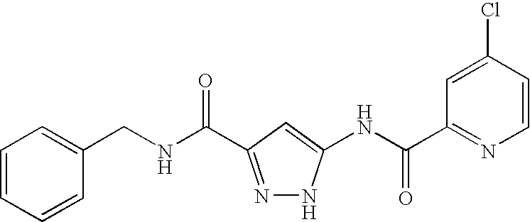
C1=CC=CC(CNC(=O)C2=NNC(NC(C3=NC=CC(Cl)=C3)=O)=C2)=C1
